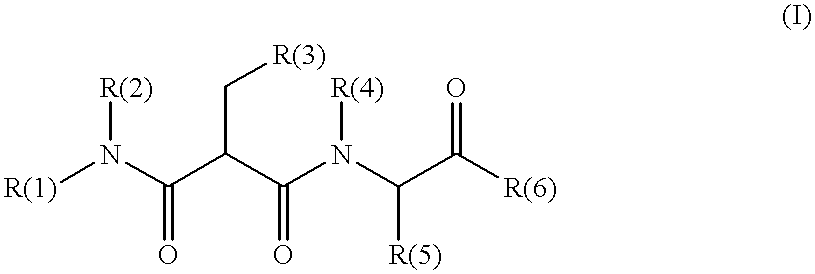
[R(1)]N(C(C(C(N(C(C([R(6)])=O)[R(5)])[R(4)])=O)C[R(3)])=O)[R(2)]
